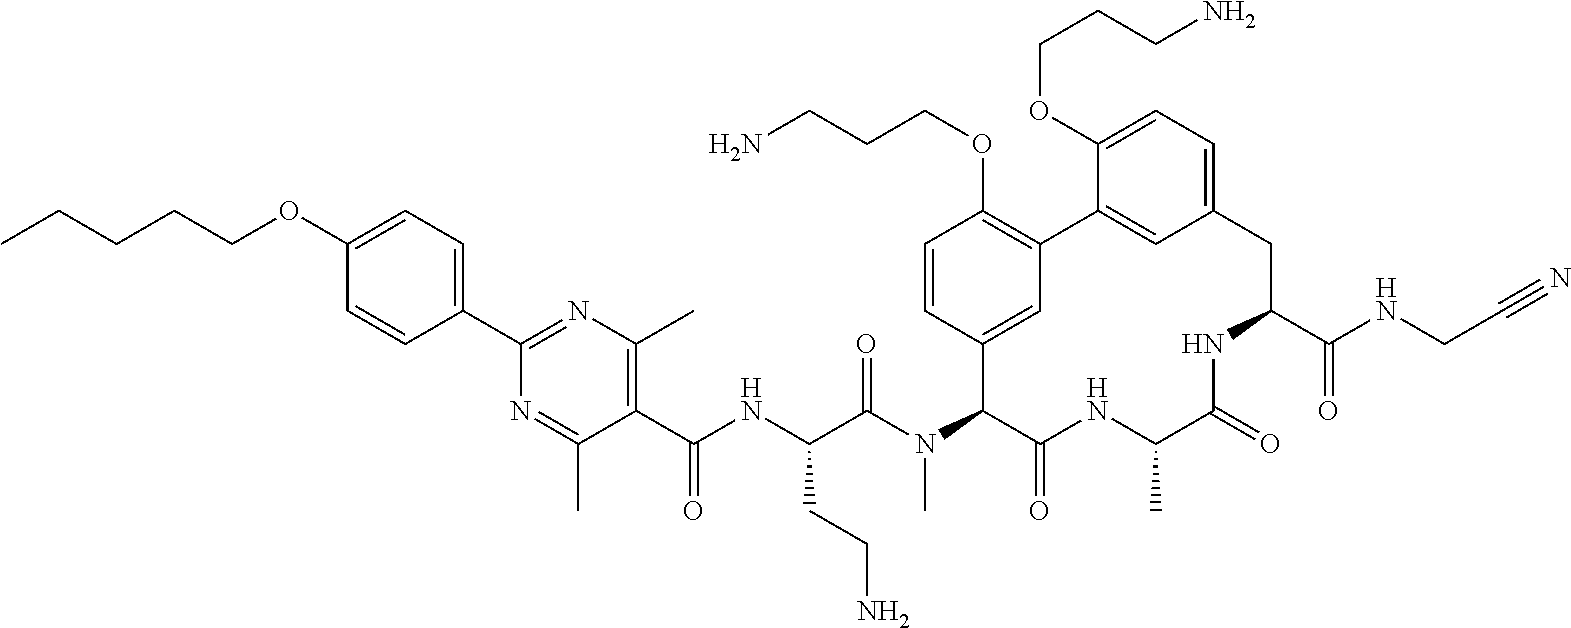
CCCCCOC1=CC=C(C2=NC(C)=C(C(NC(C(N(C3C(=O)NC(C)C(=O)NC(C(NCC#N)=O)CC4=CC=C(OCCCN)C(=C4)C4=C(OCCCN)C=CC3=C4)C)=O)CCN)=O)C(C)=N2)C=C1
